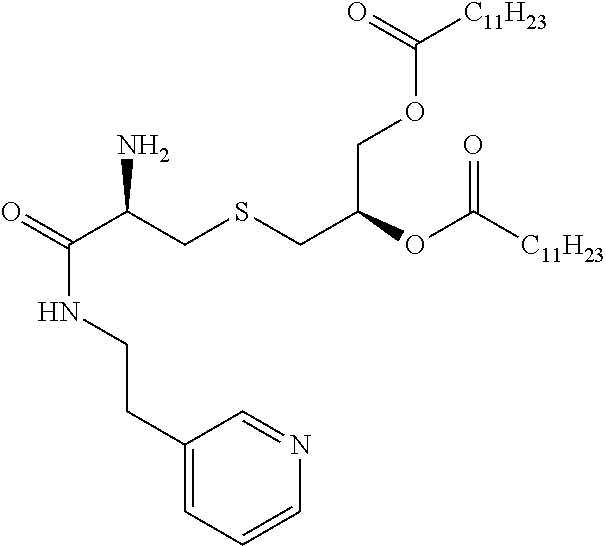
O=C(C(CSCC(OC([C11H23])=O)COC([C11H23])=O)N)NCCC1=CC=CN=C1
